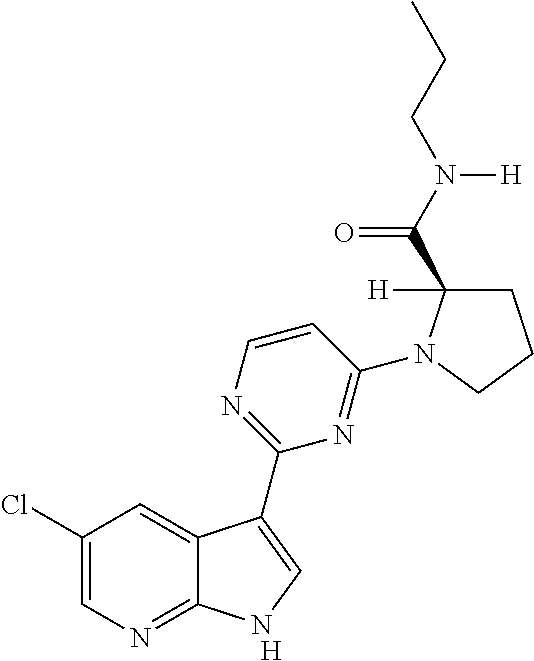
[H].C1=CN=C(C2=CNC3=NC=C(Cl)C=C32)N=C1N1C([H])(C(N(CCC)[H])=O)CCC1
